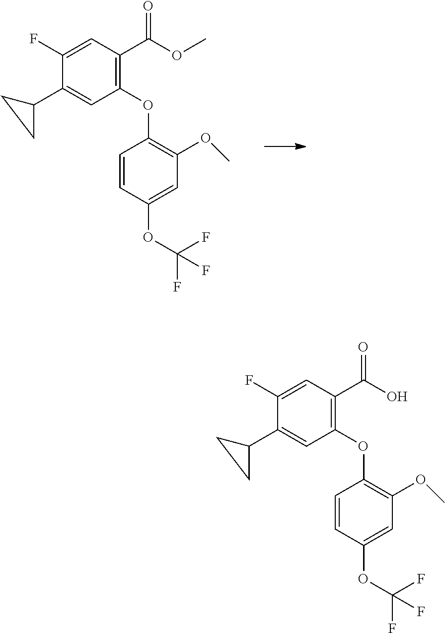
C1(OC2=C(OC)C=C(OC(F)(F)F)C=C2)=C(C(OC)=O)C=C(F)C(C2CC2)=C1.C1(OC2=C(OC)C=C(OC(F)(F)F)C=C2)=C(C(O)=O)C=C(F)C(C2CC2)=C1
